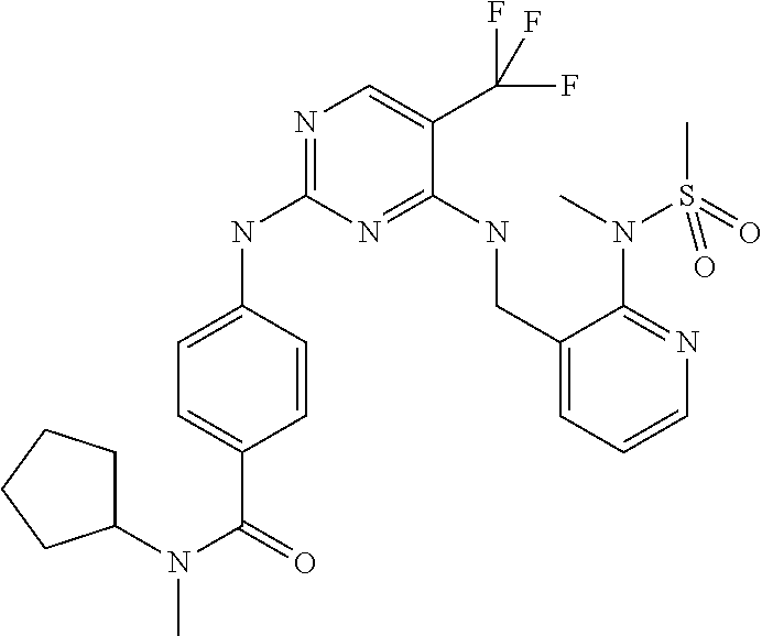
C1=C(NC2=NC=C(C(F)(F)F)C(NCC3=CC=CN=C3N(C)S(C)(=O)=O)=N2)C=CC(C(=O)N(C2CCCC2)C)=C1
